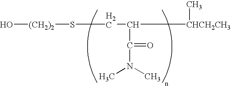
C(C(CS[(CH2)2]O)[CHCH2CH3]C)(=O)N(C)C
